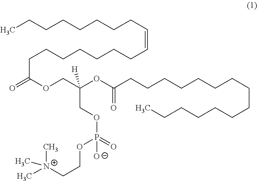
O(CC(OC(CCCCCCCCCCCCCCC)=O)(COP(=O)(OCC[N+](C)(C)C)[O-])[H])C(=O)CCCCCCCC=CCCCCCCCC
